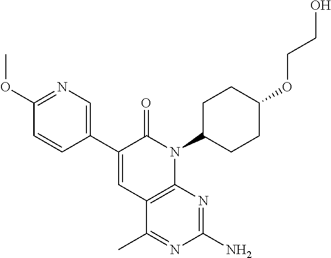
C1=CC(C2=CC3=C(N(C4CCC(OCCO)CC4)C2=O)N=C(N)N=C3C)=CN=C1OC
